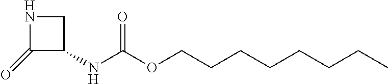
C1(=O)C(NC(OCCCCCCCC)=O)CN1
